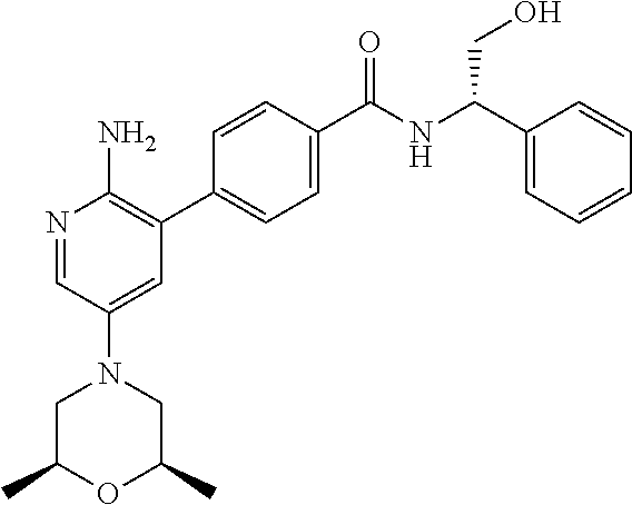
N1=CC(N2CC(C)OC(C)C2)=CC(C2=CC=C(C([NH]C(C3=CC=CC=C3)CO)=O)C=C2)=C1N
